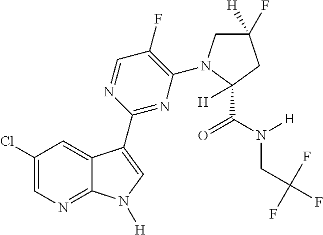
C1(Cl)=CN=C2C(=C1)C(C1=NC(N3CC(F)([H])CC3(C(N([H])CC(F)(F)F)=O)[H])=C(F)C=N1)=CN2[H]
